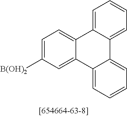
C1=C([B(OH)2])C=C2C(=C1)C1=CC=CC=C1C1=CC=CC=C21
